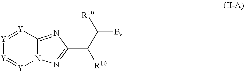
[Y]1=[Y]C2=NC(C(C([R10])B)[R10])=NN2[Y]=[Y]1
